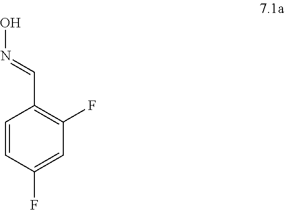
C1=CC(F)=CC(F)=C1C=NO
